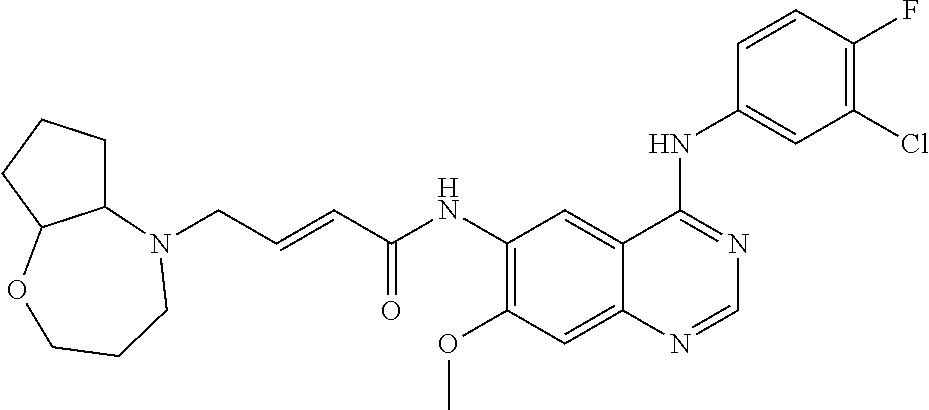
C(C=CC(NC1=C(OC)C=C2C(=C1)C(NC1=CC(Cl)=C(F)C=C1)=NC=N2)=O)N1C2CCCC2OCCC1
